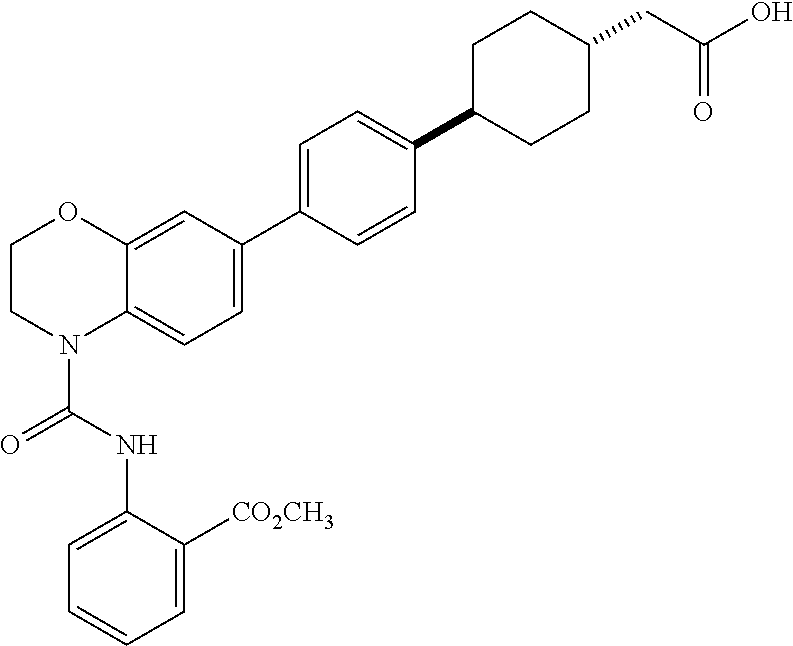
C1=C2C(=CC(C3=CC=C(C4CCC(CC(=O)O)CC4)C=C3)=C1)OCCN2C(NC1=CC=CC=C1[CO2CH3])=O
